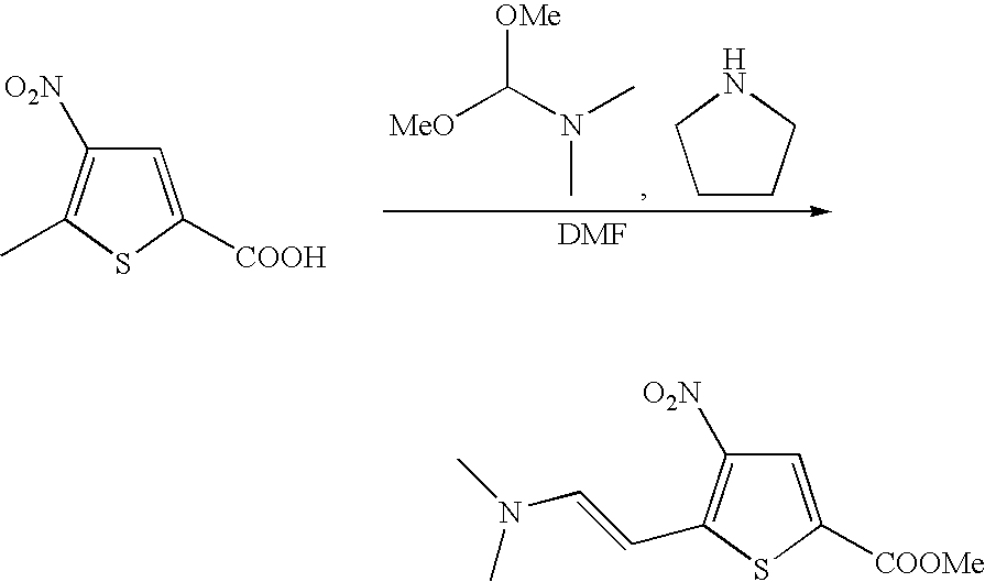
[MeO]C(N(C)C)[OMe].C1CCNC1.C1=C([COOH])SC(C)=C1[O2N].C1=C([COOMe])SC(C=CN(C)C)=C1[O2N]
